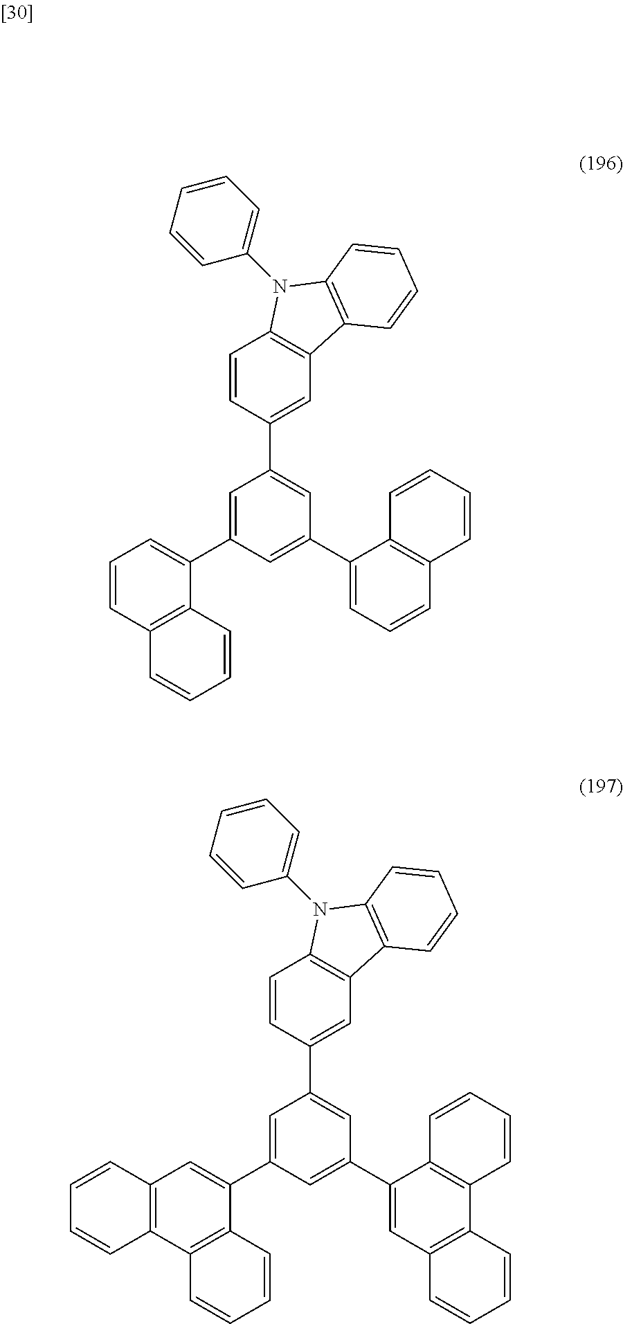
C1=C(C2=CC=CC3=C2C=CC=C3)C=C(C2=CC3=C(C=C2)N(C2=CC=CC=C2)C2=C3C=CC=C2)C=C1C1=CC=CC2=C1C=CC=C2.C1=C(C2=CC3=C(C4=C2C=CC=C4)C=CC=C3)C=C(C2=CC3=C(C=C2)N(C2=CC=CC=C2)C2=C3C=CC=C2)C=C1C1=CC2=C(C3=C1C=CC=C3)C=CC=C2
